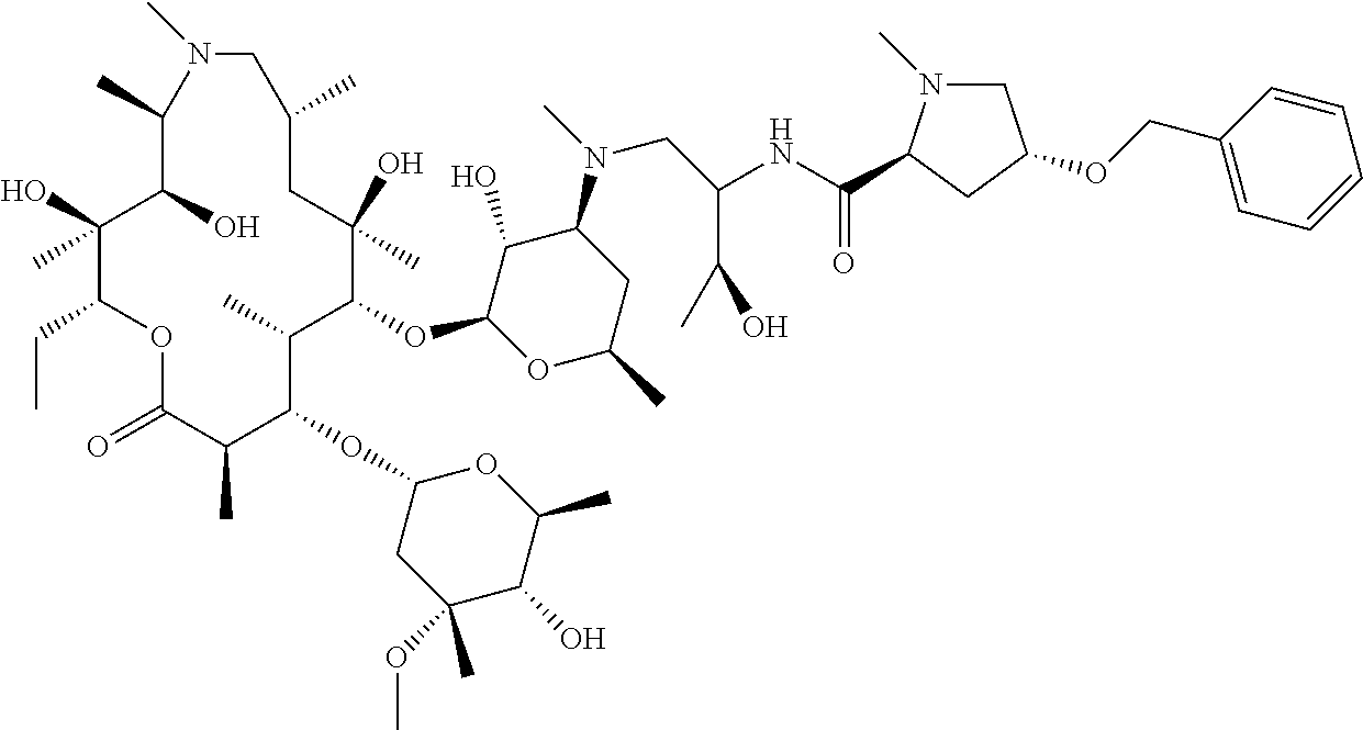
C1(O)C(OC2C(C)C(OC3CC(OC)(C)C(O)C(C)O3)C(C)C(=O)OC(CC)C(O)(C)C(O)C(C)N(C)CC(C)CC2(O)C)OC(C)CC1N(C)CC(NC(=O)C1N(C)CC(OCC2=CC=CC=C2)C1)C(C)O
